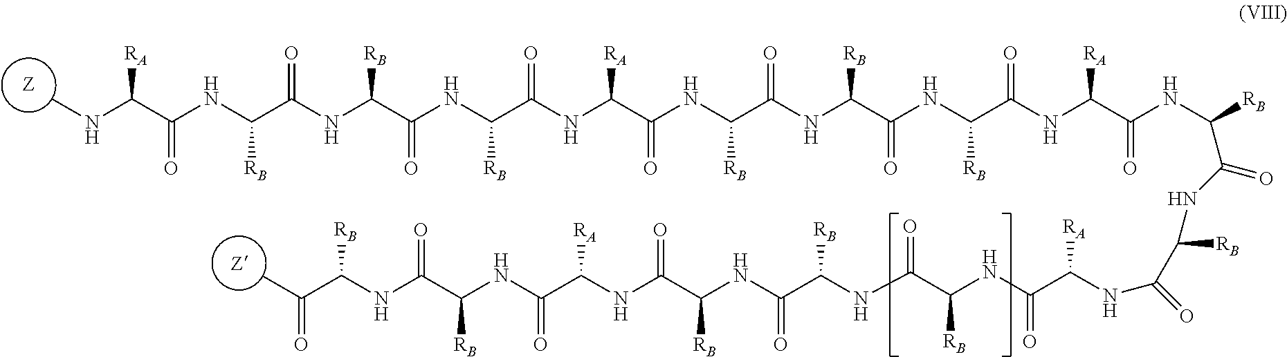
CNC(C(NC(C(NC(C(NC(C(NC(C(NC(C(NC(C(NC(C(NC(C(NC([RB])C(=O)NC([RB])C(NC(C(NC(C(NC(C(NC(C(NC(C(NC(C(NC(C(C)=O)[RB])=O)[RB])=O)[RA])=O)[RB])=O)[RB])=O)[RB])=O)[RA])=O)=O)[RA])=O)[RB])=O)[RB])=O)[RB])=O)[RA])=O)[RB])=O)[RB])=O)[RB])=O)[RA].[Z].[Z]
